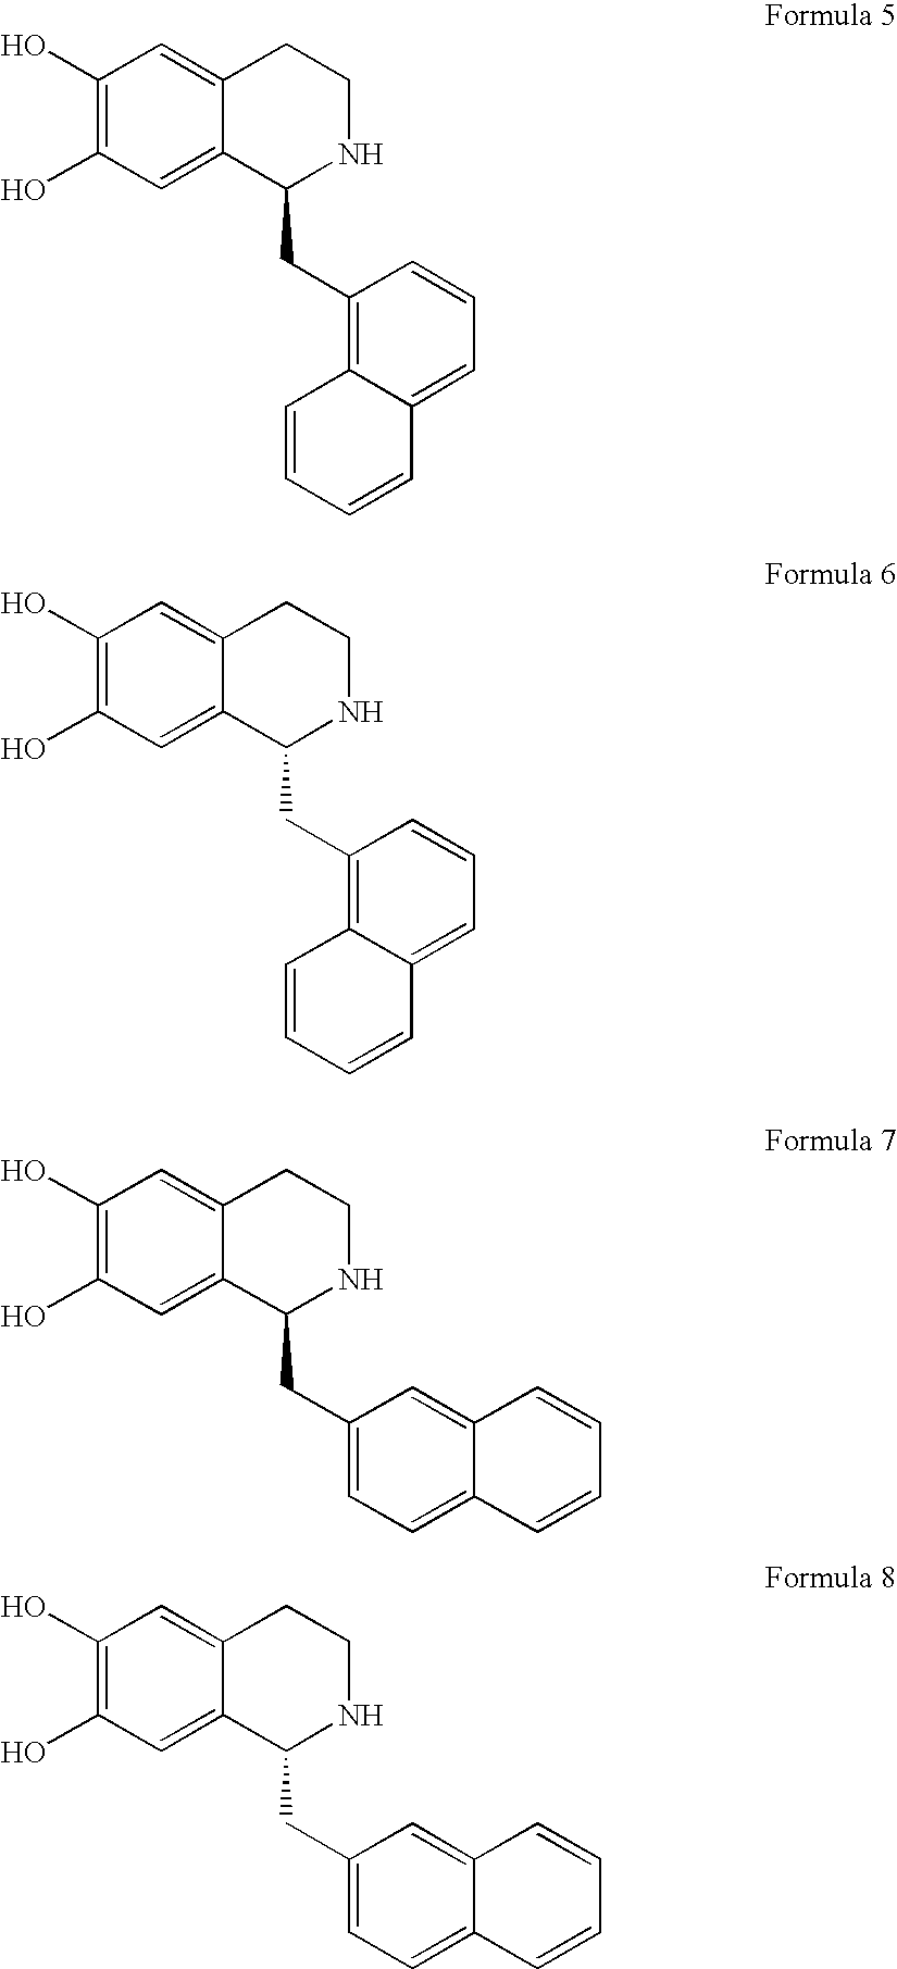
C1(O)=C(O)C=C2C(=C1)CCNC2CC1=C2C(=CC=C1)C=CC=C2.C1(O)=C(O)C=C2C(=C1)CCNC2CC1=C2C(=CC=C1)C=CC=C2.C1(O)=C(O)C=C2C(=C1)CCNC2CC1=CC=C2C(=C1)C=CC=C2.C1(O)=C(O)C=C2C(=C1)CCNC2CC1=CC=C2C(=C1)C=CC=C2
